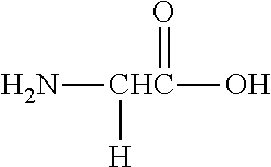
N[CHC](O)(=O)[H]
